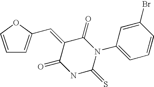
C1=COC(C=C2C(=O)N(C3=CC=CC(Br)=C3)C(=S)NC2=O)=C1
